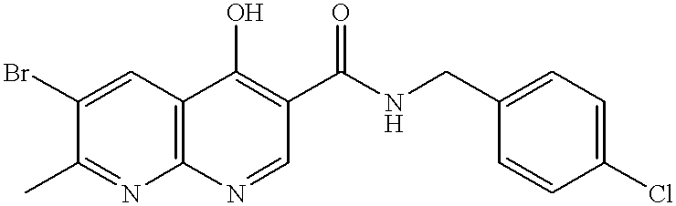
C1(C)=NC2=C(C=C1Br)C(O)=C(C(NCC1=CC=C(Cl)C=C1)=O)C=N2
